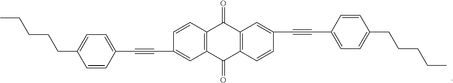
C12=C(C(=O)C3=C(C1=O)C=C(C#CC1=CC=C(CCCCC)C=C1)C=C3)C=C(C#CC1=CC=C(CCCCC)C=C1)C=C2
